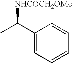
C1(C(C)[NHCOCH2OMe])=CC=CC=C1
